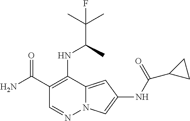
C1(C(N)=O)=C(NC(C(C)(C)F)C)C2=CC(NC(C3CC3)=O)=CN2N=C1
